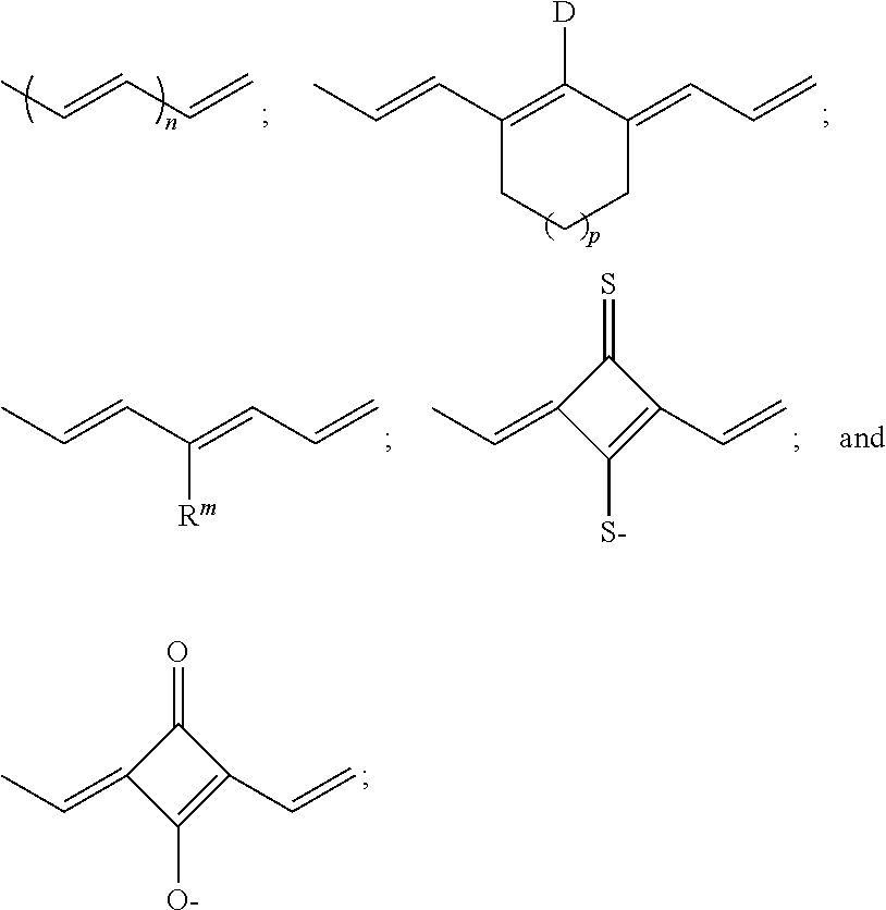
CC=CC=C.CC=CC1=C([D])C(=CC=C)CCC1.C1(=CC)C([O-])=C(C=C)C1=O.CC=CC(=CC=C)[Rm].C1(=CC)C([S-])=C(C=C)C1=S
